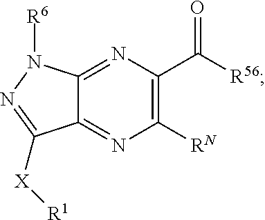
C1([RN])=C(C([R56])=O)N=C2C(=N1)C([X][R1])=NN2[R6]
